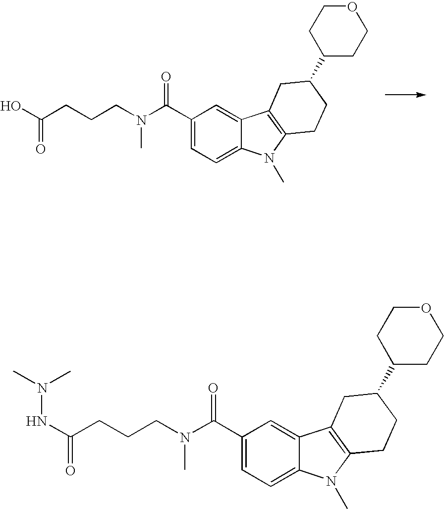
C1(C(N(CCCC(NN(C)C)=O)C)=O)=CC=C2C(=C1)C1=C(N2C)CCC(C2CCOCC2)C1.C1(C(N(CCCC(O)=O)C)=O)=CC=C2C(=C1)C1=C(N2C)CCC(C2CCOCC2)C1
